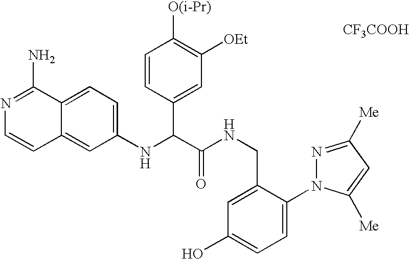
C1(NC(C(NCC2=CC(O)=CC=C2N2N=C([Me])C=C2[Me])=O)C2=CC([OEt])=C([O(i-Pr)])C=C2)=CC=C2C(=C1)C=CN=C2N.[CF3COOH]
